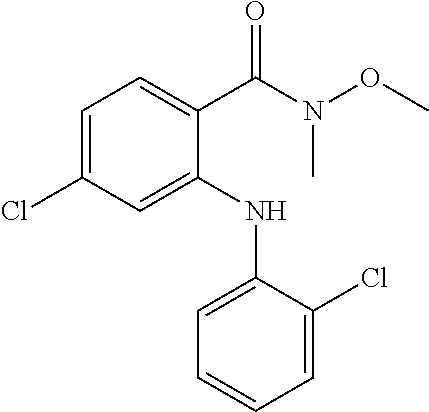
C1(NC2=CC=CC=C2Cl)=CC(Cl)=CC=C1C(N(OC)C)=O
